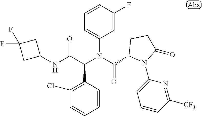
C1=CC(C(C(NC2CC(F)(F)C2)=O)N(C(=O)C2N(C3=CC=CC([CF3])=N3)C(=O)CC2)C2=CC=CC(F)=C2)=C(Cl)C=C1
